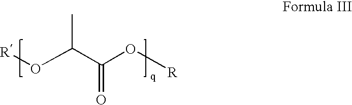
O(C(C(=O)O[R])C)[R]
